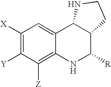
C1([X])=C([Y])C([Z])=C2C(=C1)C1C(C([R])N2)CCN1
